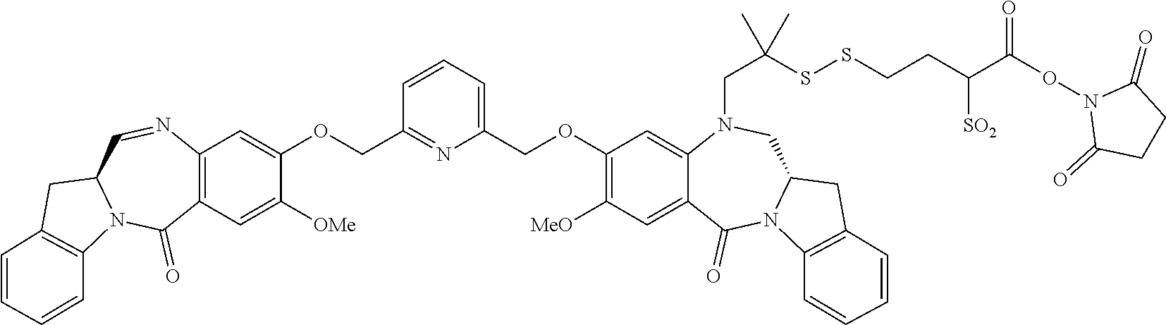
C1(COC2=CC3=C(C=C2[OMe])C(=O)N2C(C=N3)CC3=C2C=CC=C3)=NC(COC2=C([MeO])C=C3C(=C2)N(CC(C)(SSCCC(C(ON2C(=O)CCC2=O)=O)[SO2])C)CC2N(C3=O)C3=C(C2)C=CC=C3)=CC=C1
